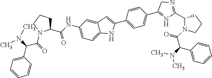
C1(C(NC2=CC=C3C(=C2)C=C(C2=CC=C(C4=NC(C5N(C(C(C6=CC=CC=C6)N(C)C)=O)CCC5)=NC4)C=C2)N3)=O)CCCN1C(=O)C(N(C)C)C1=CC=CC=C1
